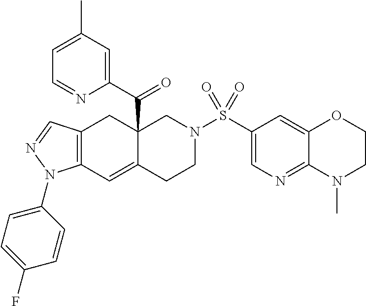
C12(C(C3=CC(C)=CC=N3)=O)C(=CC3=C(C1)C=NN3C1=CC=C(F)C=C1)CCN(S(C1=CN=C3C(=C1)OCCN3C)(=O)=O)C2
